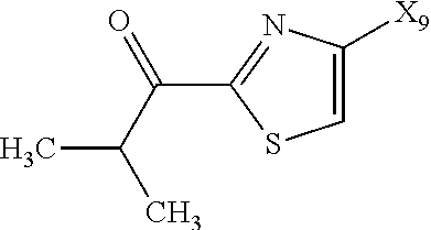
C1=C([X9])N=C(C(C(C)C)=O)S1
